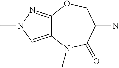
C12=CN(C)N=C1OCC(N)C(=O)N2C
